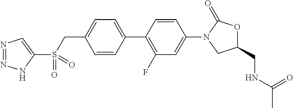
C1(C2=CC=C(CS(C3=CN=NN3)(=O)=O)C=C2)=C(F)C=C(N2CC(CNC(C)=O)OC2=O)C=C1
